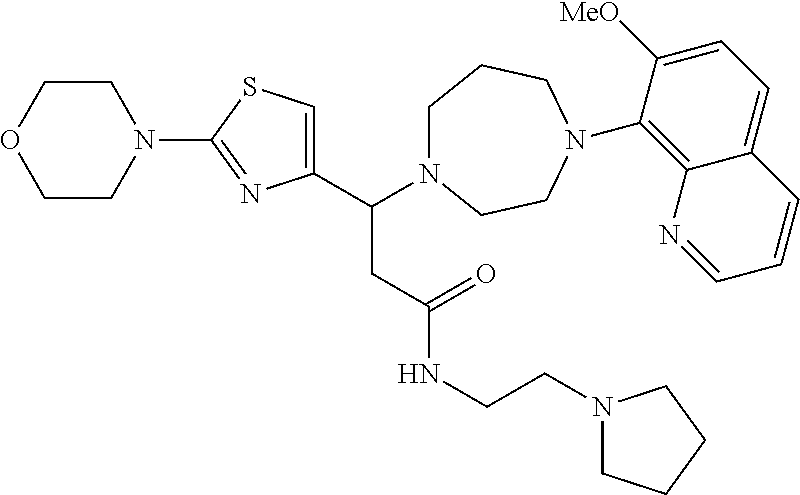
C1COCCN1C1=NC(C(N2CCCN(C3=C4C(=CC=C3[MeO])C=CC=N4)CC2)CC(NCCN2CCCC2)=O)=CS1
